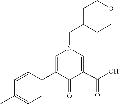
C1(=O)C(C2=CC=C(C)C=C2)=CN(CC2CCOCC2)C=C1C(O)=O
